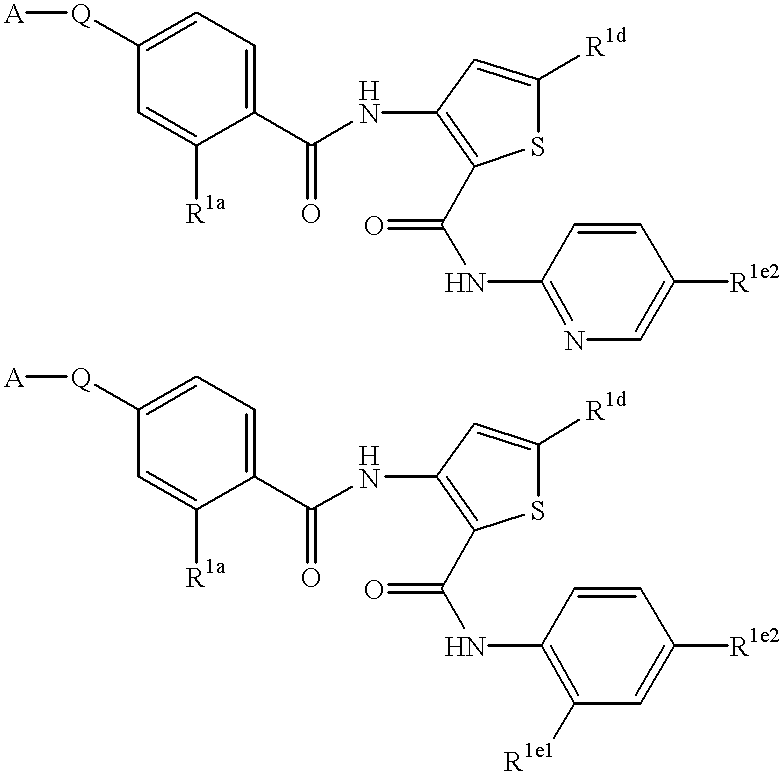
[A][Q]C1=CC=C(C(NC2=C(C(NC3=NC=C([R1e2])C=C3)=O)SC([R1d])=C2)=O)C([R1a])=C1.[A][Q]C1=CC=C(C(NC2=C(C(NC3=C([R1e1])C=C([R1e2])C=C3)=O)SC([R1d])=C2)=O)C([R1a])=C1
